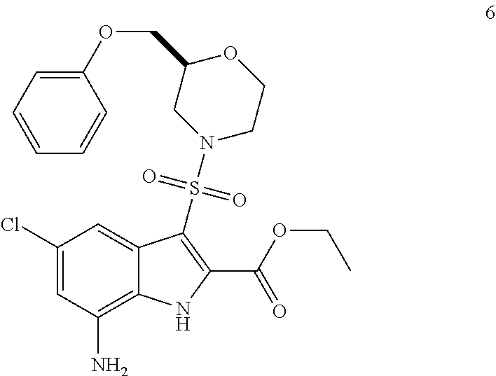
C1(Cl)=CC(N)=C2C(=C1)C(S(N1CC(COC3=CC=CC=C3)OCC1)(=O)=O)=C(C(OCC)=O)N2
